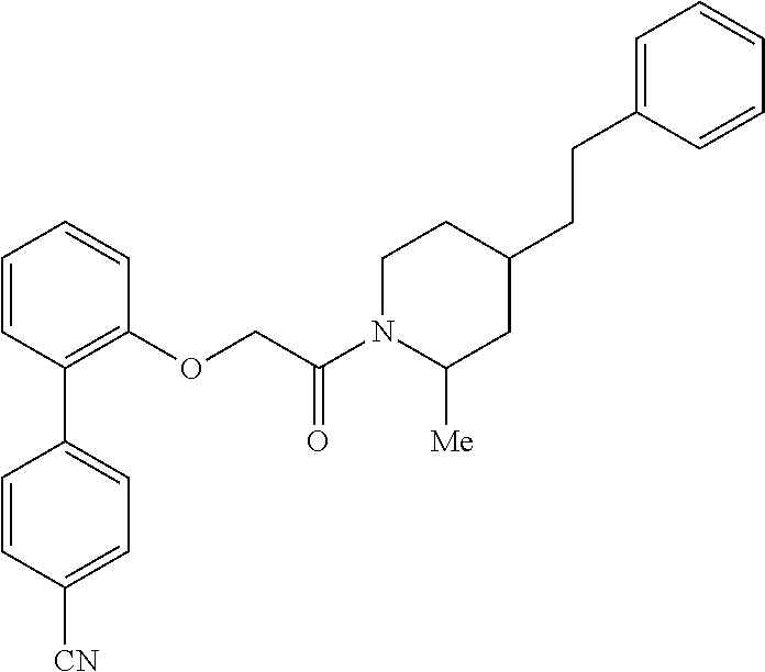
C1=CC(C2=CC=C([CN])C=C2)=C(OCC(N2C([Me])CC(CCC3=CC=CC=C3)CC2)=O)C=C1
